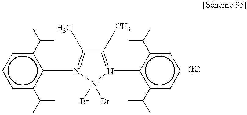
C1(C)=N(c2c(C(C)C)cccc2C(C)C)[Ni](Br)(Br)N(c2c(C(C)C)cccc2C(C)C)=C1C
